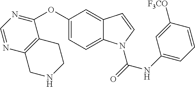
C1=C2C(=CC(OC3=NC=NC4=C3CCNC4)=C1)C=CN2C(NC1=CC=CC([F3CO])=C1)=O
